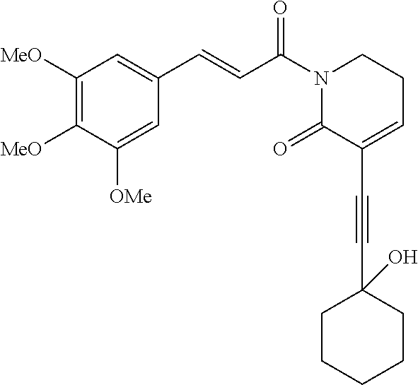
C1([MeO])=C([MeO])C([OMe])=CC(C=CC(N2C(=O)C(C#CC3(O)CCCCC3)=CCC2)=O)=C1
